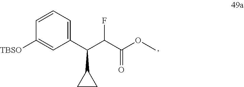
C1([TBSO])=CC(C(C(C(OC)=O)F)C2CC2)=CC=C1
